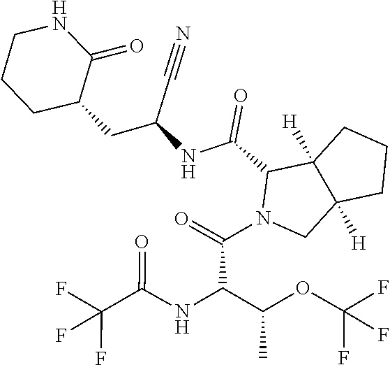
C1CCC(CC(NC(=O)C2C3([H])C([H])(CN2C(=O)C(C(OC(F)(F)F)C)NC(C(F)(F)F)=O)CCC3)C#N)C(=O)N1
